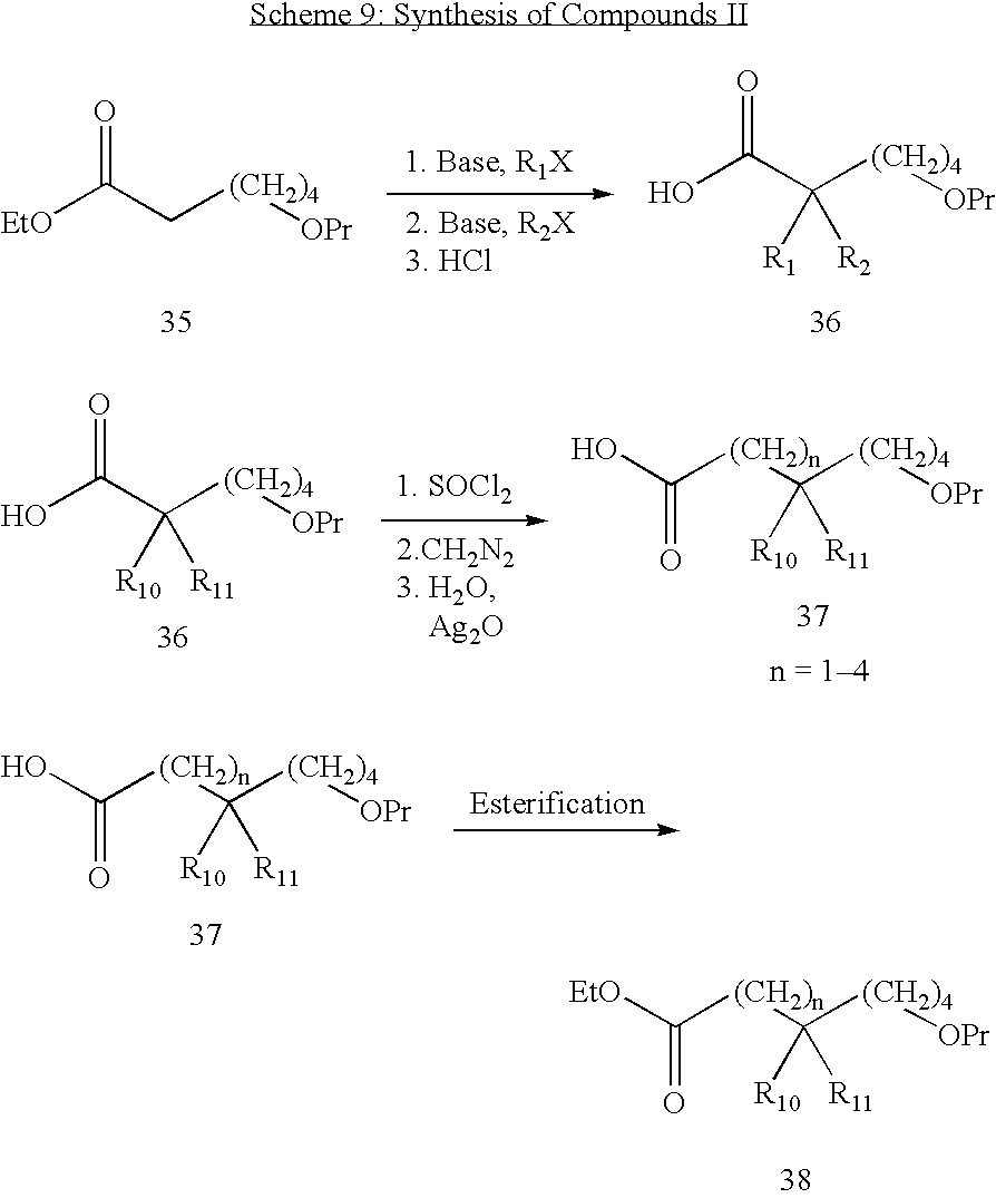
O=C(C[(CH2)4][OPr])[EtO].O=C(C([(CH2)4][OPr])([R1])[R2])O.[(CH2)n](C([(CH2)4][OPr])([R10])[R11])C(O)=O.[(CH2)n](C([(CH2)4][OPr])([R10])[R11])C([EtO])=O.O=C(C([(CH2)4][OPr])([R10])[R11])O.[(CH2)n](C([(CH2)4][OPr])([R10])[R11])C(O)=O
